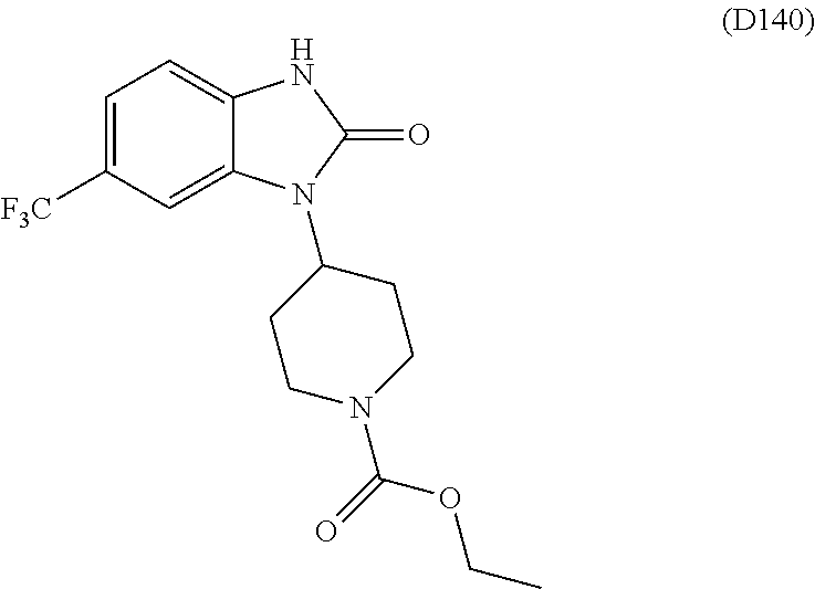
C1=C([F3C])C=C2C(=C1)NC(=O)N2C1CCN(C(=O)OCC)CC1
